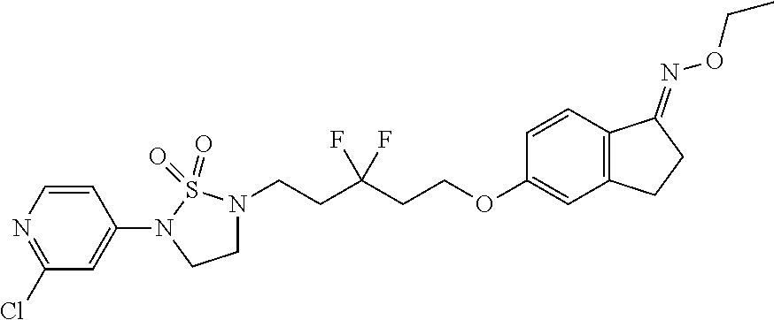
C1(N2CCN(CCC(CCOC3=CC4=C(C=C3)C(=NOCC)CC4)(F)F)S2(=O)=O)=CC(Cl)=NC=C1
